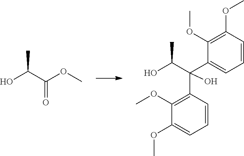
OC(C(OC)=O)C.OC(C(C1=CC=CC(OC)=C1OC)(C1=C(OC)C(OC)=CC=C1)O)C
